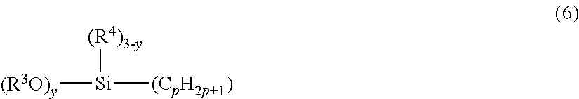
[(R3O)y][Si]([(CpH2p+1)])[(R4)3-y]
